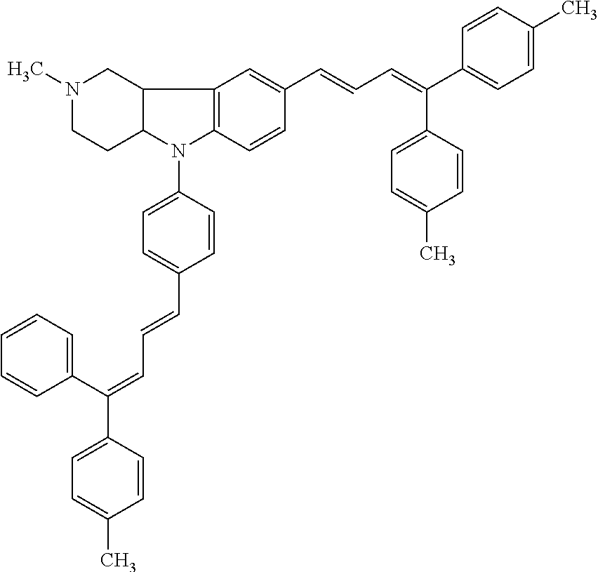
C12=C(C=CC(C=CC=C(C3=CC=C(C)C=C3)C3=CC=C(C)C=C3)=C1)N(C1=CC=C(C=CC=C(C3=CC=CC=C3)C3=CC=C(C)C=C3)C=C1)C1C2CN(C)CC1
